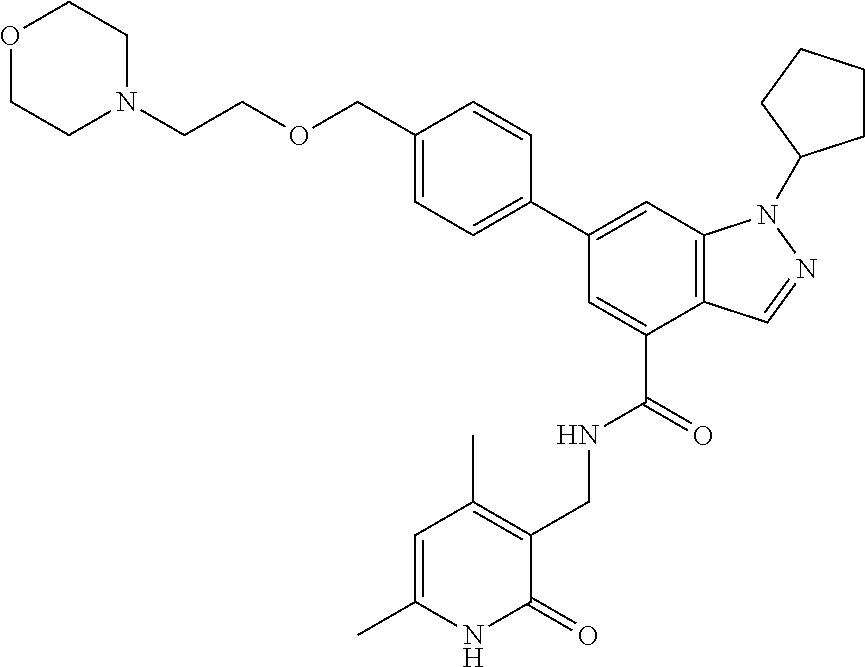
C12=C(C=C(C3=CC=C(COCCN4CCOCC4)C=C3)C=C1C(=O)NCC1=C(C)C=C(C)NC1=O)N(C1CCCC1)N=C2
